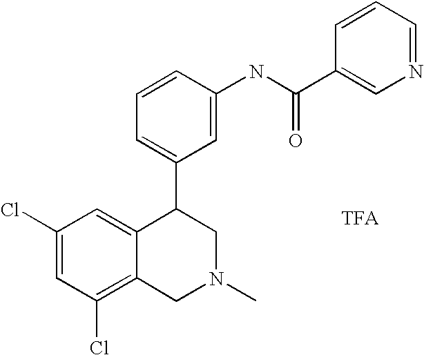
C1(Cl)=C2C(=CC(Cl)=C1)C(C1=CC=CC(NC(C3=CN=CC=C3)=O)=C1)CN(C)C2
